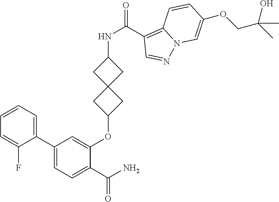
C1(C2=CC=CC=C2F)=CC=C(C(N)=O)C(OC2CC3(C2)CC(NC(C2=C4N(N=C2)C=C(OCC(C)(O)C)C=C4)=O)C3)=C1
